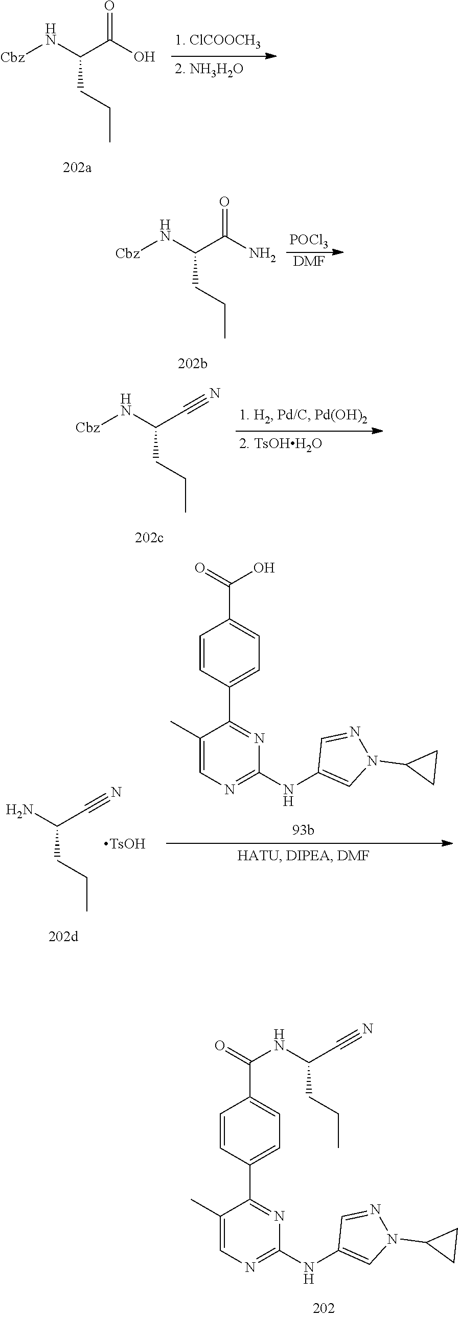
[Cbz]NC(C(O)=O)CCC.[Cbz]NC(C(N)=O)CCC.[POCl3].[DMF].[Cbz]NC(C#N)CCC.C1=CC(C2=NC(NC3=CN(C4CC4)N=C3)=NC=C2C)=CC=C1C(=O)O.NC(C#N)CCC.[TsOH].C1=CC(C2=NC(NC3=CN(C4CC4)N=C3)=NC=C2C)=CC=C1C(=O)NC(C#N)CCC
